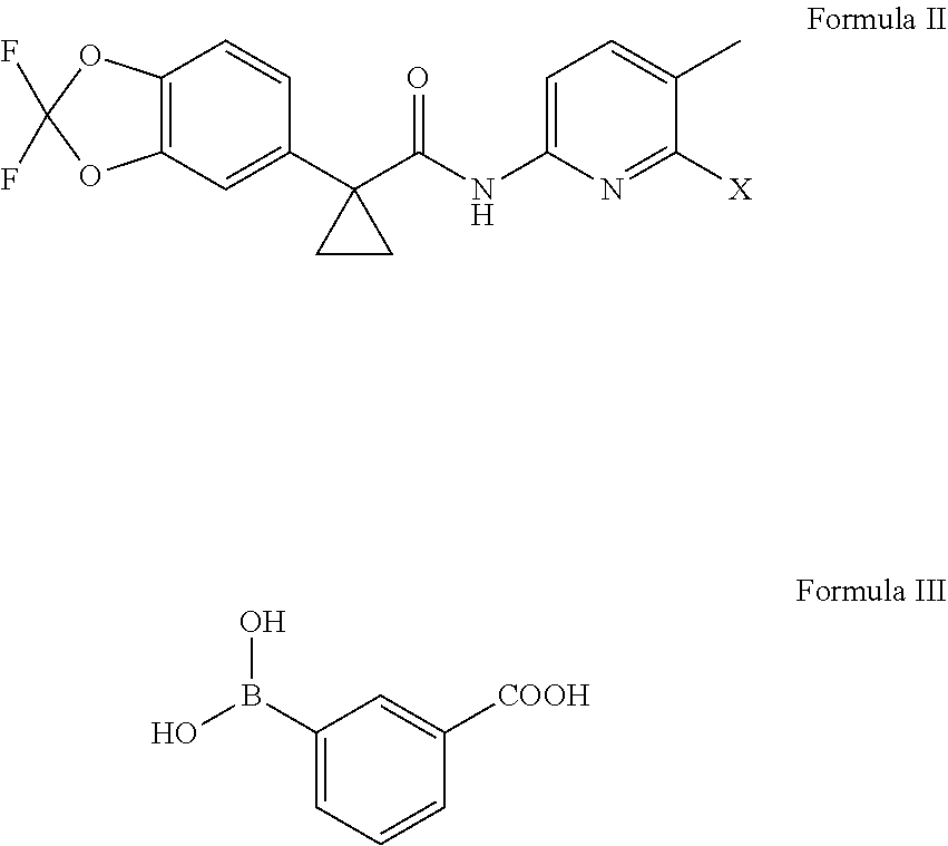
C12=C(OC(F)(F)O1)C=CC(C1(C(=O)NC3=CC=C(C)C([X])=N3)CC1)=C2.C1(B(O)O)=CC=CC([COOH])=C1
